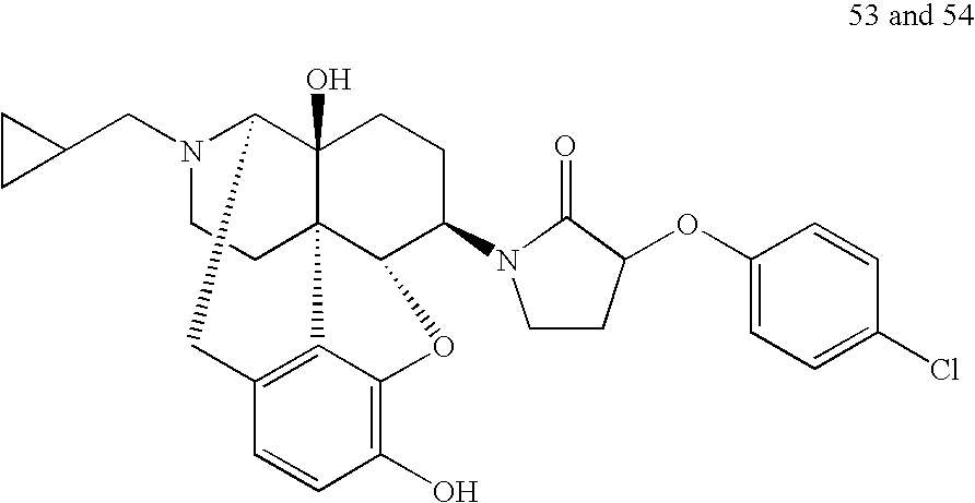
N1(CC2CC2)CCC23C4(O)C1CC1=C2C(=C(O)C=C1)OC3C(N1CCC(OC2=CC=C(Cl)C=C2)C1=O)CC4
